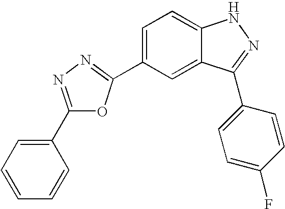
C1(C2=NN=C(C3=CC=CC=C3)O2)=CC=C2C(=C1)C(C1=CC=C(F)C=C1)=NN2
